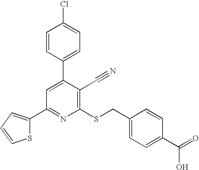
C1(C2=NC(SCC3=CC=C(C(=O)O)C=C3)=C(C#N)C(C3=CC=C(Cl)C=C3)=C2)=CC=CS1
